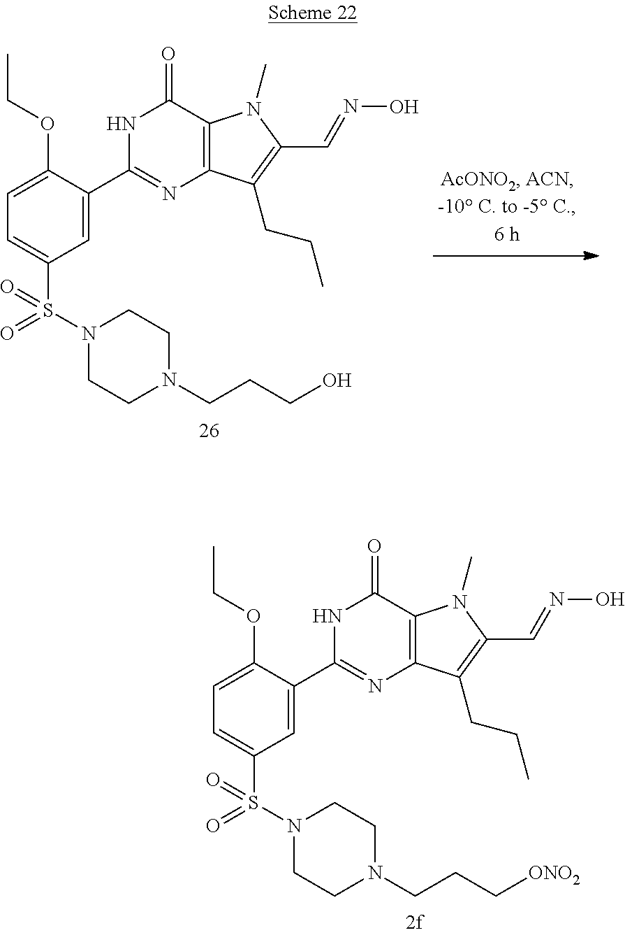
N1C(C2=CC(S(N3CCN(CCCO)CC3)(=O)=O)=CC=C2OCC)=NC2=C(C1=O)N(C)C(C=NO)=C2CCC.N1C(C2=CC(S(N3CCN(CCC[ONO2])CC3)(=O)=O)=CC=C2OCC)=NC2=C(C1=O)N(C)C(C=NO)=C2CCC
